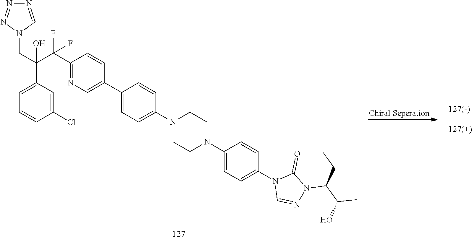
N1=CN(CC(C2=CC=CC(Cl)=C2)(C(C2=NC=C(C3=CC=C(N4CCN(C5=CC=C(N6C=NN(C(C(O)C)CC)C6=O)C=C5)CC4)C=C3)C=C2)(F)F)O)N=N1
